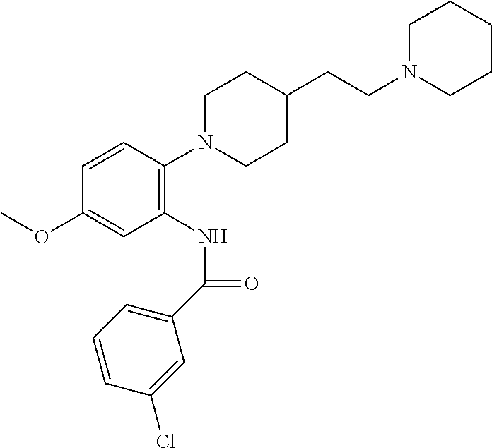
C1=CC(N2CCC(CCN3CCCCC3)CC2)=C(NC(C2=CC=CC(Cl)=C2)=O)C=C1OC
